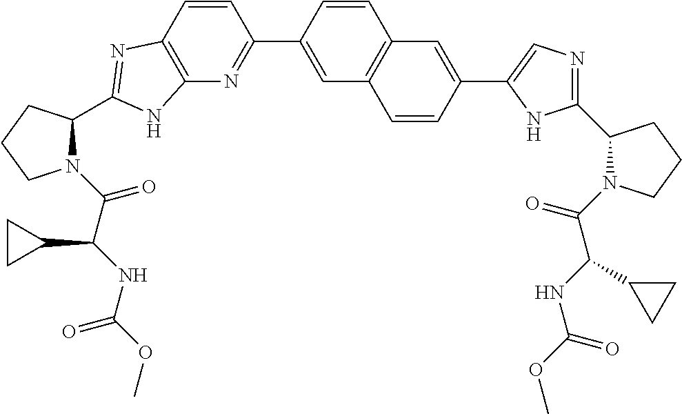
C1(C2=NC3=C(C=C2)N=C(C2N(C(C(NC(OC)=O)C4CC4)=O)CCC2)N3)=CC2=C(C=C1)C=C(C1=CN=C(C3N(C(=O)C(NC(OC)=O)C4CC4)CCC3)N1)C=C2
